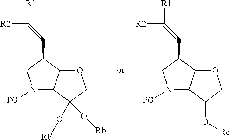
N1([PG])C2C(C(C=C([R2])[R1])C1)OCC2(O[Rb])O[Rb].N1([PG])C2C(C(C=C([R2])[R1])C1)OCC2O[Rc]
